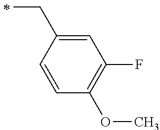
C(C)C1=CC(F)=C(OC)C=C1
